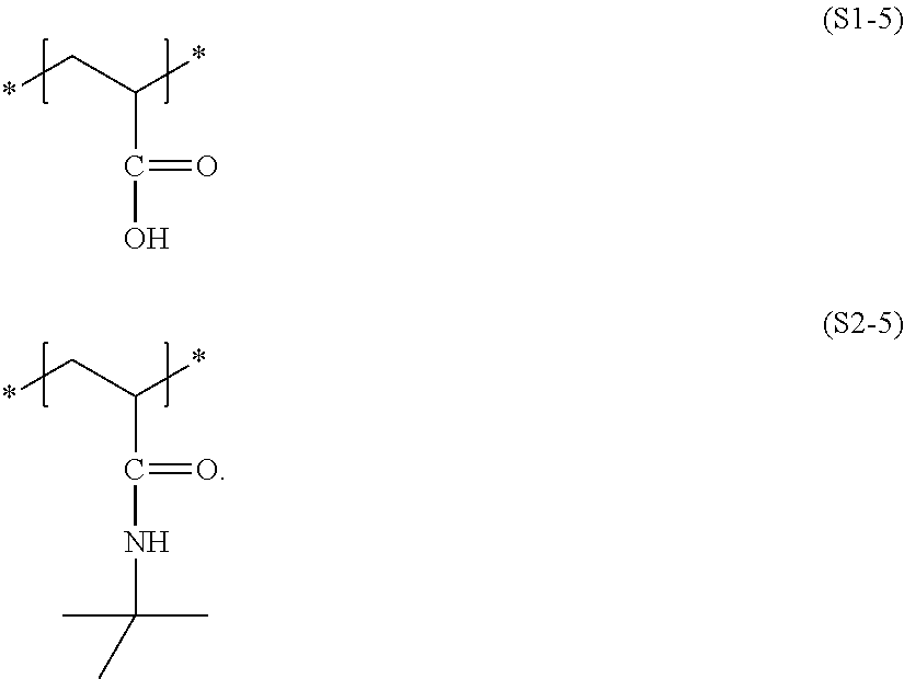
*CC(*)C(O)=O.*CC(*)C(NC(C)(C)C)=O
